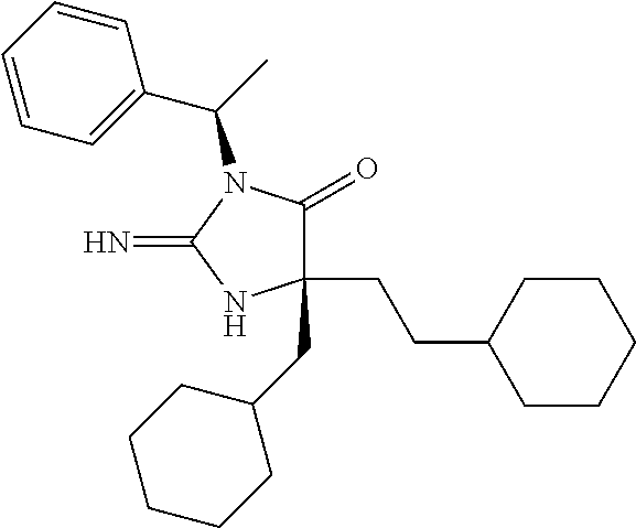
C1(CCC2CCCCC2)(CC2CCCCC2)C(=O)N(C(C)C2=CC=CC=C2)C(=N)N1
